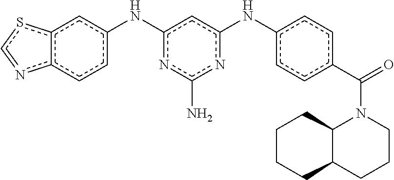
c1cc(Nc2cc(Nc3cc4c(cc3)n=cs4)nc(N)n2)ccc1C(=O)N1C2C(CCC1)CCCC2
